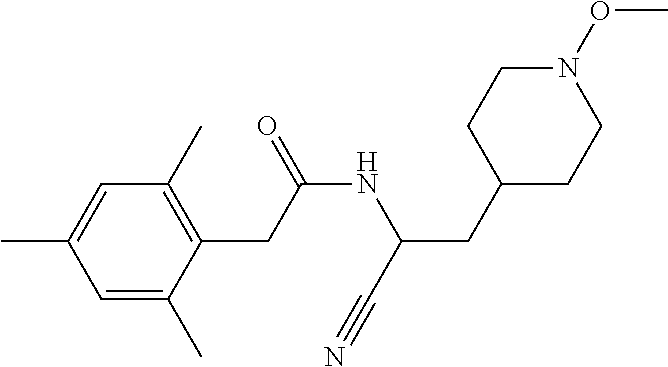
C1=C(C)C=C(C)C(CC(NC(CC2CCN(OC)CC2)C#N)=O)=C1C
